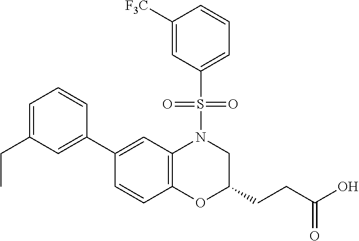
C1(C2=CC(CC)=CC=C2)=CC2=C(C=C1)OC(CCC(O)=O)CN2S(C1=CC=CC([F3C])=C1)(=O)=O
